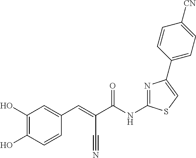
C(C(NC1=NC(C2=CC=C([CN])C=C2)=CS1)=O)(C#N)=CC1=CC(O)=C(O)C=C1
